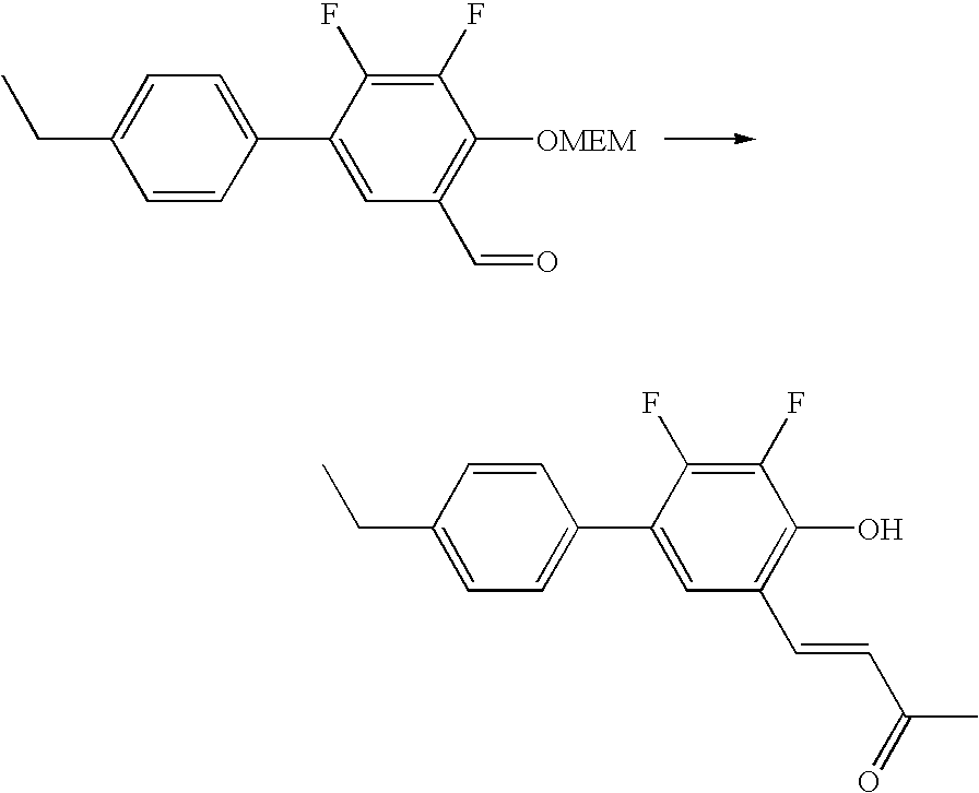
C1=CC(C2=CC(C=O)=C([OMEM])C(F)=C2F)=CC=C1CC.C1=C(CC)C=CC(C2=CC(C=CC(C)=O)=C(O)C(F)=C2F)=C1
